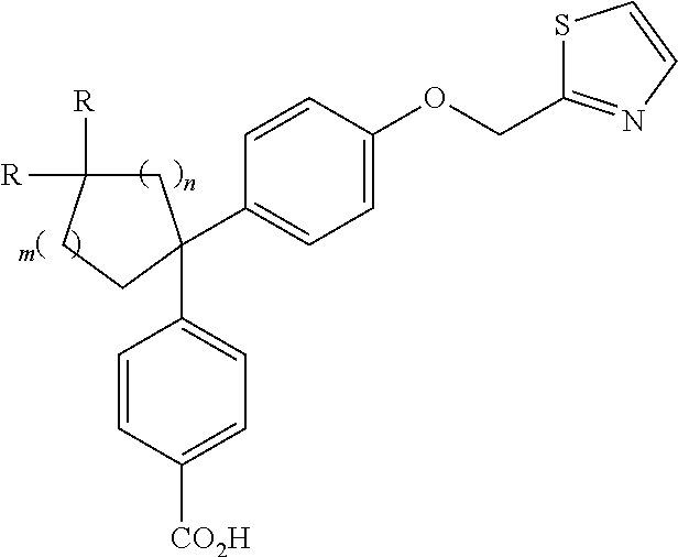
C1C([R])([R])CCC1(C1=CC=C(OCC2=NC=CS2)C=C1)C1=CC=C([CO2H])C=C1
